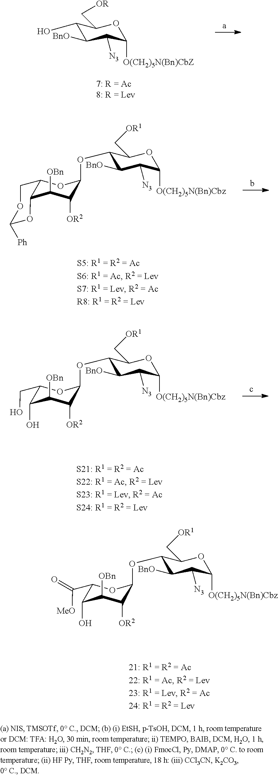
C1(O)C([BnO])C([N3])C([O(CH2)5N(Bn)CbZ])OC1C[OR].C1([OBn])C([OR2])C(OC2C([BnO])C([N3])C([O(CH2)5N(Bn)Cbz])OC2C[OR1])OC2COC([Ph])OC12.C1([OBn])C([OR2])C(OC2C([BnO])C([N3])C([O(CH2)5N(Bn)Cbz])OC2C[OR1])OC(CO)C1O.C1([OBn])C([OR2])C(OC2C([BnO])C([N3])C([O(CH2)5N(Bn)Cbz])OC2C[OR1])OC(C([MeO])=O)C1O
